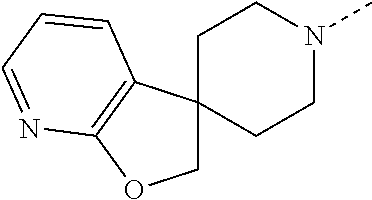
C1C2(CCN(C)C1)COC1=C2C=CC=N1
